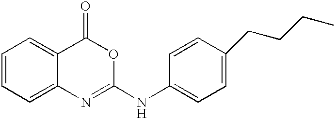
C1=CC=C2C(=C1)C(=O)OC(NC1=CC=C(CCCC)C=C1)=N2
